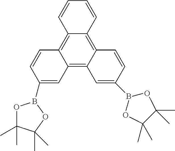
C12=C3C(=C4C(=C1C=CC(B1OC(C)(C)C(C)(C)O1)=C2)C=CC=C4)C=CC(B1OC(C)(C)C(C)(C)O1)=C3
